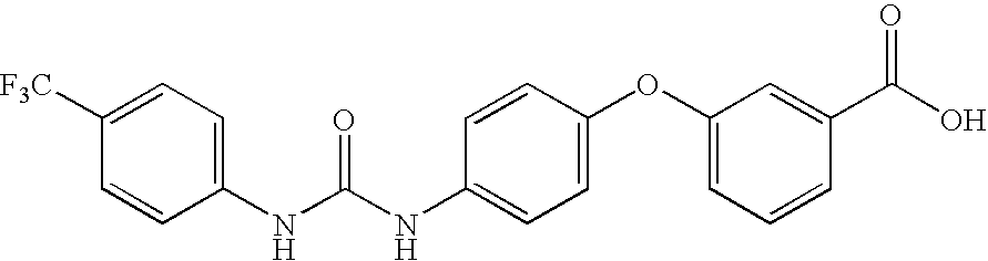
C1(NC(NC2=CC=C(OC3=CC=CC(C(O)=O)=C3)C=C2)=O)=CC=C([F3C])C=C1
